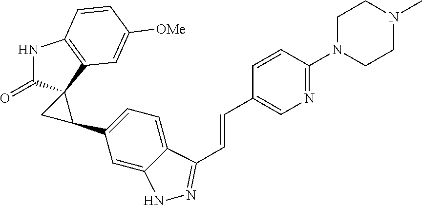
N1C(=O)C2(C3=C1C=CC([OMe])=C3)CC2C1=CC=C2C(=C1)NN=C2C=CC1=CN=C(N2CCN(C)CC2)C=C1
